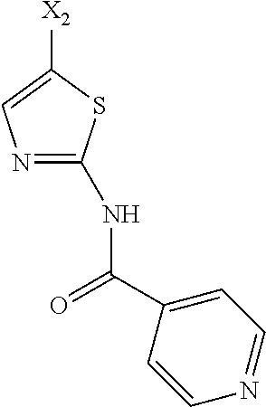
N1=C(NC(C2=CC=NC=C2)=O)SC([X2])=C1
